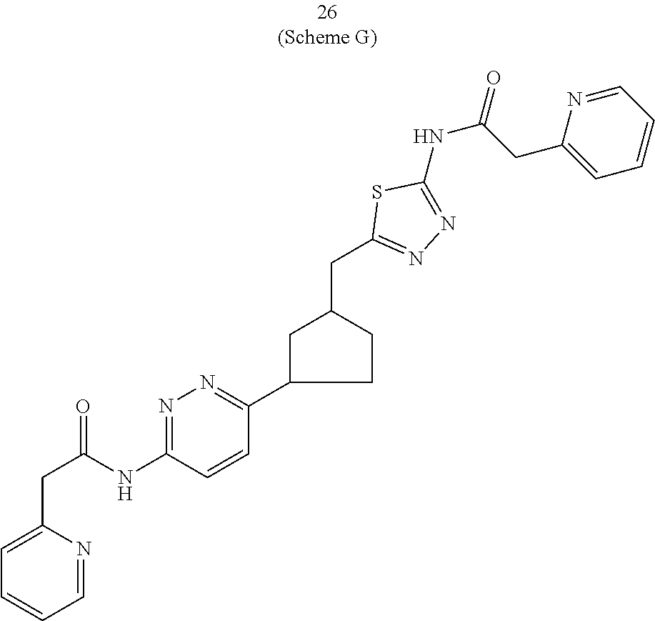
C1C(C2=NN=C(NC(CC3=CC=CC=N3)=O)C=C2)CCC1CC1=NN=C(NC(=O)CC2=CC=CC=N2)S1
